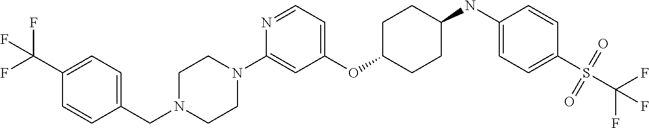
C1(OC2CCC(NC3=CC=C(S(C(F)(F)F)(=O)=O)C=C3)CC2)=CC=NC(N2CCN(CC3=CC=C(C(F)(F)F)C=C3)CC2)=C1
